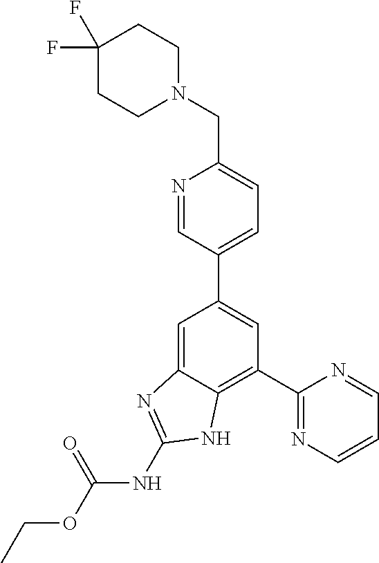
C1=C2C(=C(C3=NC=CC=N3)C=C1C1=CC=C(CN3CCC(F)(F)CC3)N=C1)NC(NC(=O)OCC)=N2
